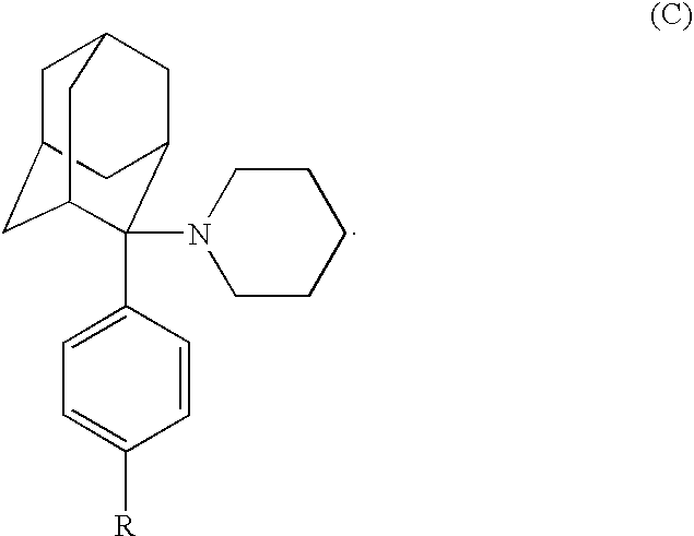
C1=CC(C2(N3CCCCC3)C3CC4CC(CC2C4)C3)=CC=C1[R]
